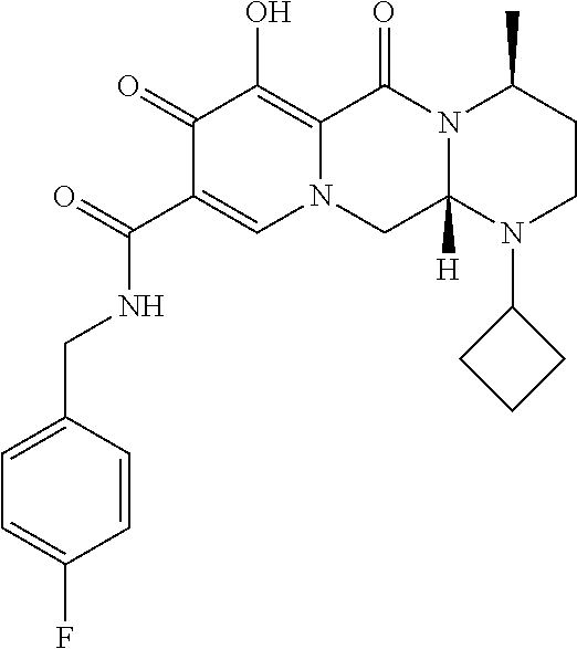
C1(=O)C(C(NCC2=CC=C(F)C=C2)=O)=CN2C(=C1O)C(=O)N1C([H])(C2)N(C2CCC2)CCC1C
